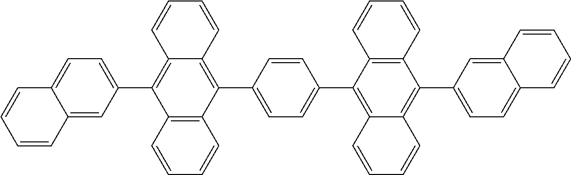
C1=CC=CC2=C1C(C1=CC=C3C(=C1)C=CC=C3)=C1C(=C2C2=CC=C(C3=C4C(=C(C5=CC=C6C(=C5)C=CC=C6)C5=C3C=CC=C5)C=CC=C4)C=C2)C=CC=C1
